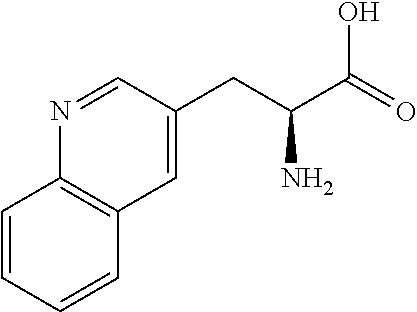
C1=CC=CC2=C1N=CC(CC(C(=O)O)N)=C2
